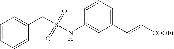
C1(NS(CC2=CC=CC=C2)(=O)=O)=CC(C=C[COOEt])=CC=C1
